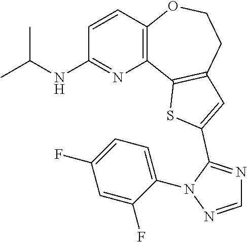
C1=CC2=C(N=C1NC(C)C)C1=C(CCO2)C=C(C2=NC=NN2C2=CC=C(F)C=C2F)S1
